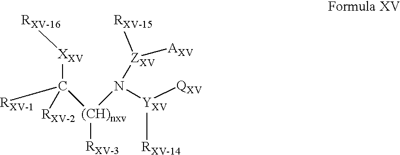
[XXV](C([RXV-1])([(CH)nxv](N([YXV]([RXV-14])[QXV])[ZXV]([RXV-15])[AXV])[RXV-3])[RXV-2])[RXV-16]
